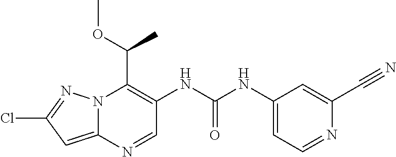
N12C(=CC(Cl)=N1)N=CC(NC(NC1=CC=NC(C#N)=C1)=O)=C2C(OC)C
